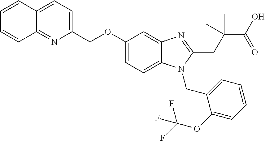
C1=CC2=CC=C(COC3=CC=C4C(=C3)N=C(CC(C(O)=O)(C)C)N4CC3=CC=CC=C3OC(F)(F)F)N=C2C=C1
